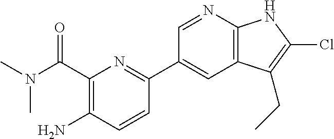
CN(C(C1=C(N)C=CC(C2=CC3=C(N=C2)NC(Cl)=C3CC)=N1)=O)C
